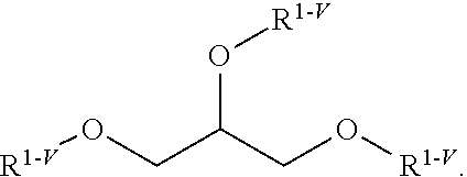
[R1-V]OCC(CO[R1-V])O[R1-V]
